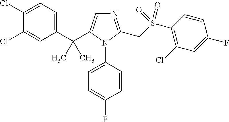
C1(C(C2=CN=C(CS(C3=C(Cl)C=C(F)C=C3)(=O)=O)N2C2=CC=C(F)C=C2)(C)C)=CC=C(Cl)C(Cl)=C1
